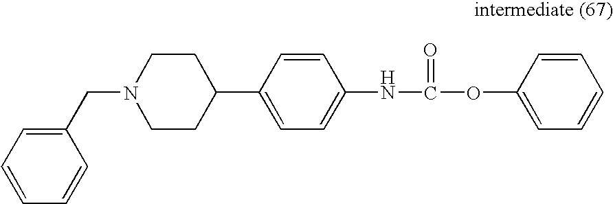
C1(CN2CCC(C3=CC=C(NC(OC4=CC=CC=C4)=O)C=C3)CC2)=CC=CC=C1
